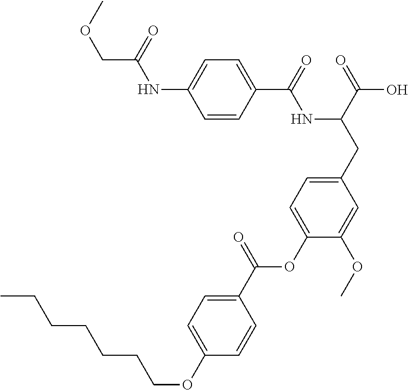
C1=CC(C(=O)NC(CC2=CC=C(OC(C3=CC=C(OCCCCCCC)C=C3)=O)C(OC)=C2)C(=O)O)=CC=C1NC(COC)=O
